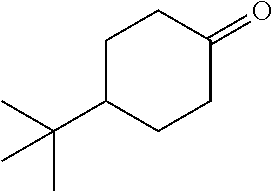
C(C1CCC(=O)CC1)(C)(C)C
